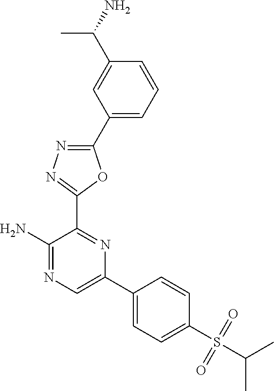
NC1=NC=C(C2=CC=C(S(C(C)C)(=O)=O)C=C2)N=C1C1=NN=C(C2=CC=CC(C(N)C)=C2)O1
